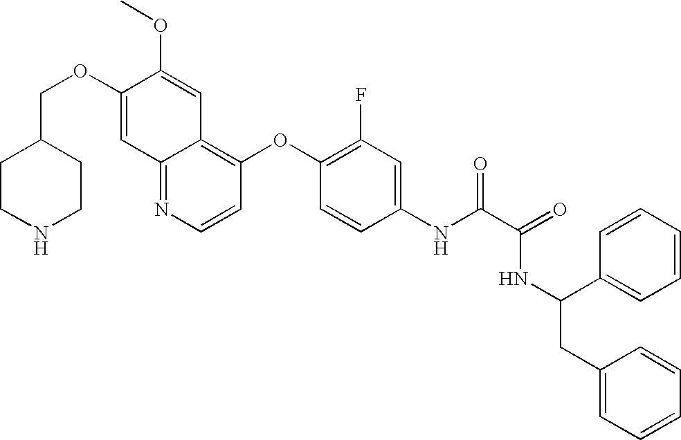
C12=NC=CC(OC3=C(F)C=C(NC(C(=O)NC(CC4=CC=CC=C4)C4=CC=CC=C4)=O)C=C3)=C1C=C(OC)C(OCC1CCNCC1)=C2
